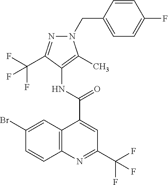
C12=C(N=C(C(F)(F)F)C=C1C(=O)NC1=C(C)N(CC3=CC=C(F)C=C3)N=C1C(F)(F)F)C=CC(Br)=C2
